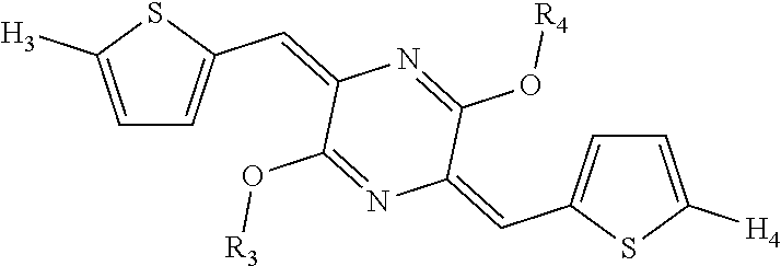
C1=C([H3])SC(C=C2C(O[R3])=NC(=CC3=CC=C([H4])S3)C(O[R4])=N2)=C1
